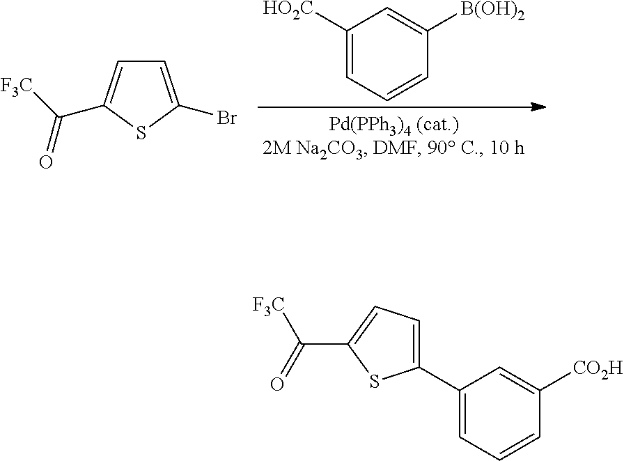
C1([HO2C])=CC=CC([B(OH)2])=C1.C1=C(Br)SC(C([F3C])=O)=C1.C1(C2=CC=C(C(=O)[F3C])S2)=CC=CC([CO2H])=C1
